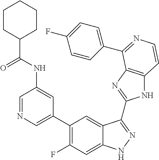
C1=C(C2=C(F)C=C3C(=C2)C(C2=NC4=C(N2)C=CN=C4C2=CC=C(F)C=C2)=NN3)C=C(NC(C2CCCCC2)=O)C=N1
